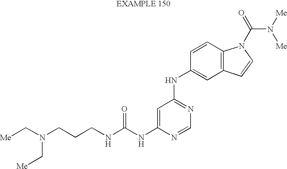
N(C(NC1=CC(NC2=CC3=C(C=C2)N(C(=O)N([Me])[Me])C=C3)=NC=N1)=O)CCCN(C[Me])C[Me]
